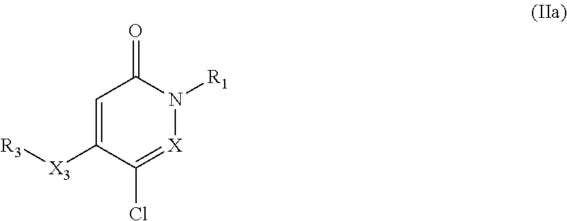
C1=C([X3][R3])C(Cl)=[X]N([R1])C1=O
